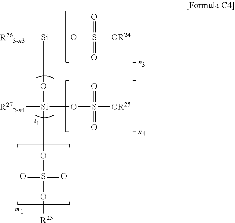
[R263-n3][Si](OS([OR24])(=O)=O)O[Si]([R272-n4])(OS(O[R23])(=O)=O)OS([OR25])(=O)=O
